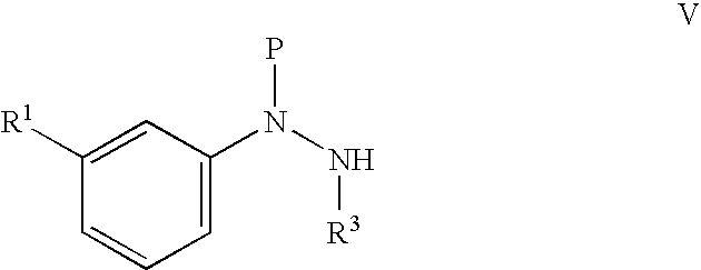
C1=CC([R1])=CC(N(N[R3])P)=C1
